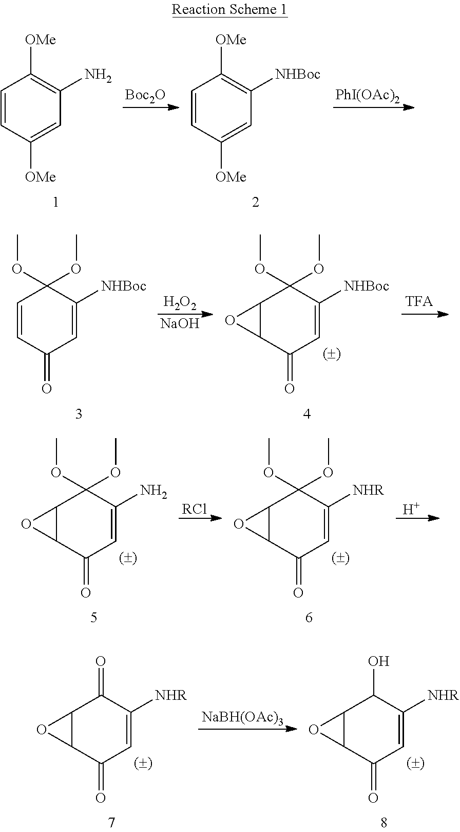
C1=CC([OMe])=CC(N)=C1[OMe].[Boc2O].C1=CC([OMe])=CC([NHBoc])=C1[OMe].[PhI(OAc)2].C1=CC(=O)C=C([NHBoc])C1(OC)OC.[H2O2].[NaOH].C12C(C(=O)C=C([NHBoc])C1(OC)OC)O2.C12C(C(=O)C=C(N)C1(OC)OC)O2.[RCl].C12C(C(=O)C=C([NHR])C1(OC)OC)O2.[H].C12C(C(=O)C=C([NHR])C1=O)O2.[NaBH(OAc)3].C12C(C(=O)C=C([NHR])C1O)O2
